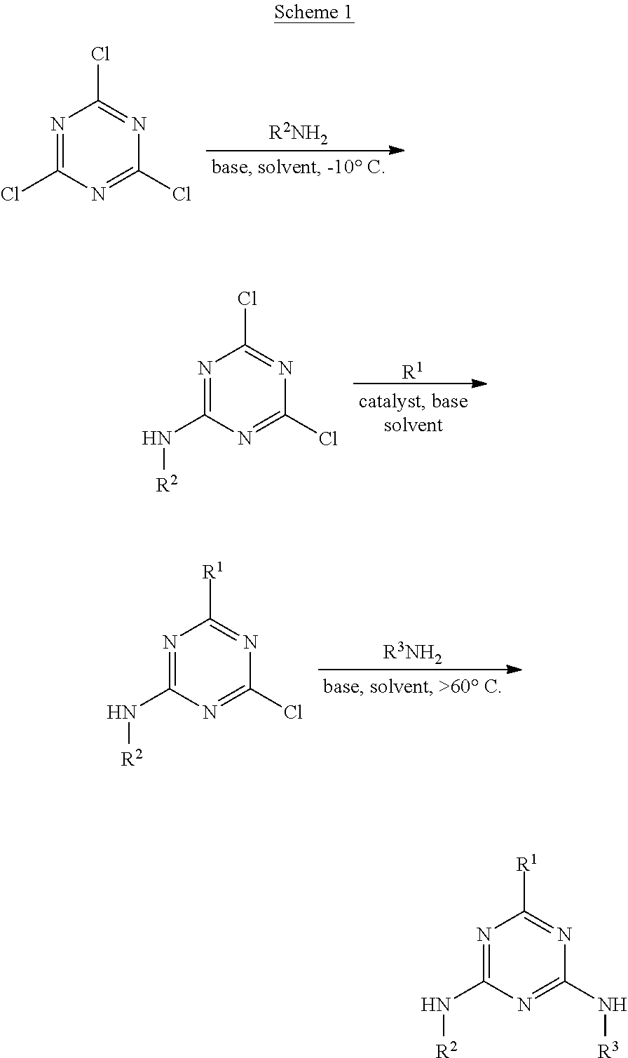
[R1].N1=C(N[R2])N=C(Cl)N=C1Cl.[R3NH2].N1=C(N[R2])N=C(Cl)N=C1[R1].N1=C(Cl)N=C(Cl)N=C1Cl.[R2NH2].N1=C(N[R2])N=C(N[R3])N=C1[R1]
